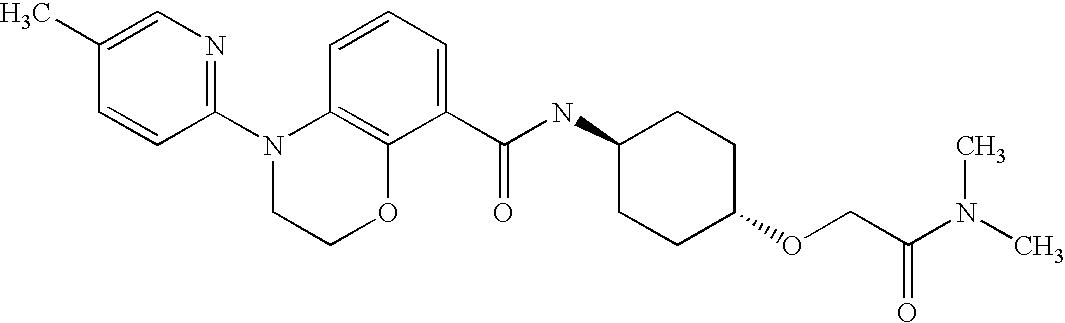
C1(N2CCOC3=C2C=CC=C3C(NC2CCC(OCC(N(C)C)=O)CC2)=O)=NC=C(C)C=C1
